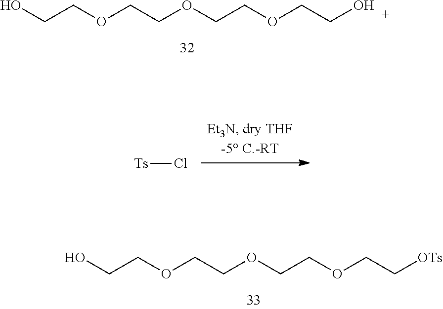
OCCOCCOCCOCCO.OCCOCCOCCOCC[OTs].[Ts]Cl
